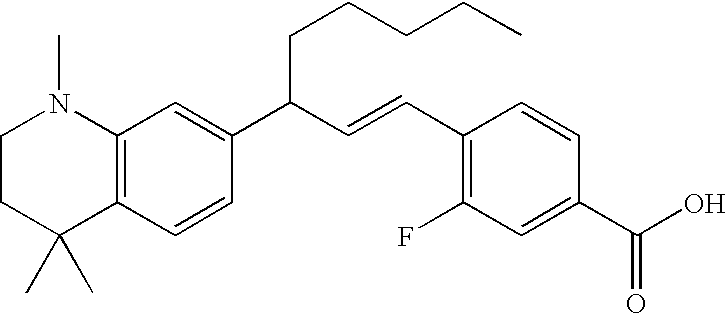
C12=C(C=CC(C(C=CC3=C(F)C=C(C(O)=O)C=C3)CCCCC)=C1)C(C)(C)CCN2C
